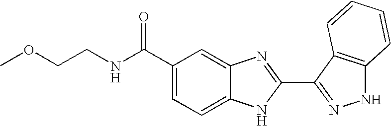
C1(C(NCCOC)=O)=CC=C2C(=C1)N=C(C1=NNC3=C1C=CC=C3)N2
